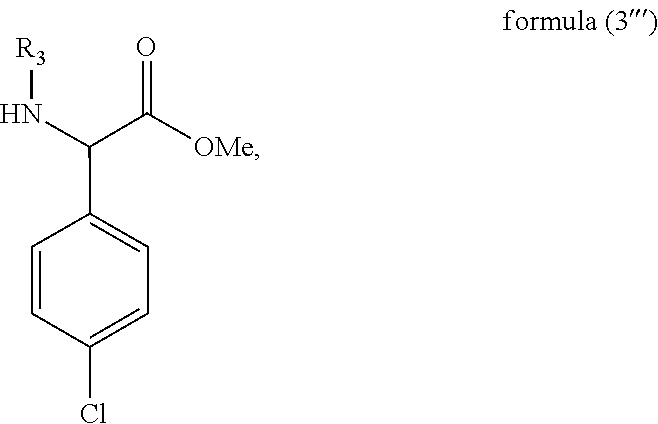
N(C(C([OMe])=O)C1=CC=C(Cl)C=C1)[R3]
